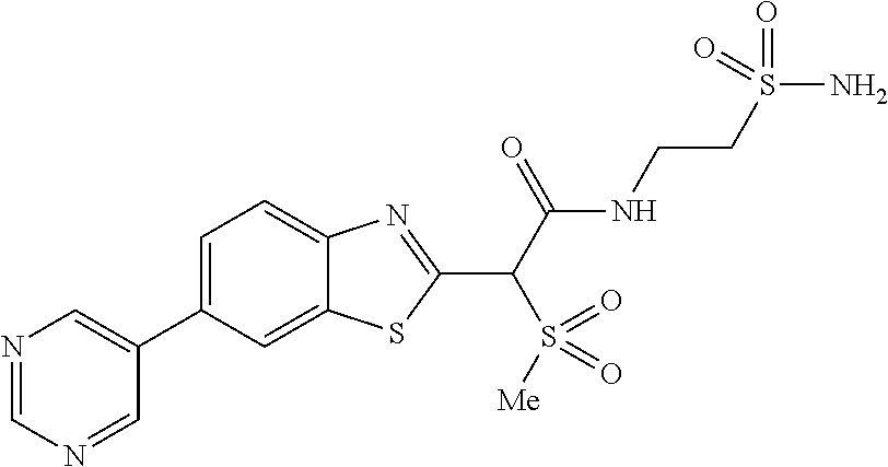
C1(C2=CN=CN=C2)=CC=C2C(=C1)SC(C(C(NCCS(N)(=O)=O)=O)S(=O)([Me])=O)=N2
